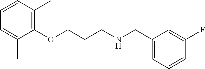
C1(OCCCNCC2=CC=CC(F)=C2)=C(C)C=CC=C1C
